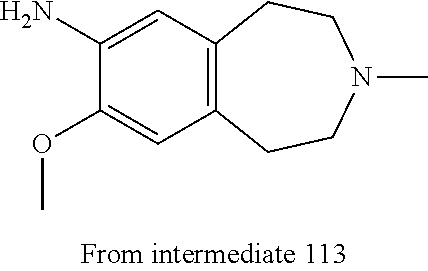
C1(N)=CC2=C(C=C1OC)CCN(C)CC2
